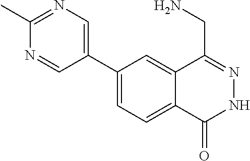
C1(C2=CN=C(C)N=C2)=CC=C2C(=C1)C(CN)=NNC2=O
